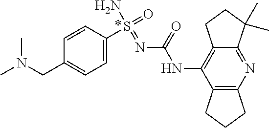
N(C(=O)NC1=C2C(=NC3=C1CCC3)C(C)(C)CC2)=S(N)(=O)C1=CC=C(CN(C)C)C=C1
